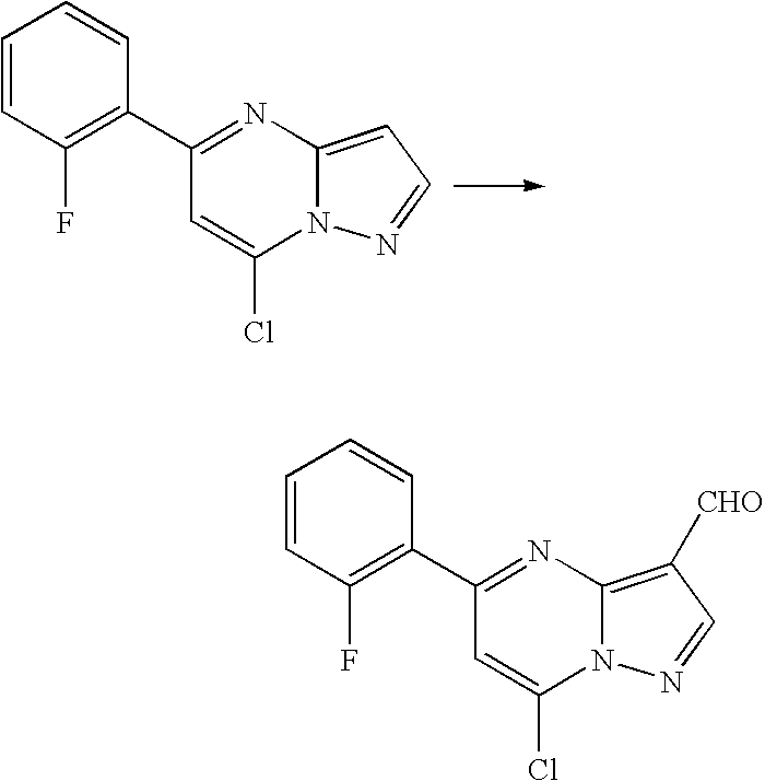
C1(C2=NC3=CC=NN3C(Cl)=C2)=C(F)C=CC=C1.C1(C2=NC3=C([CHO])C=NN3C(Cl)=C2)=C(F)C=CC=C1
